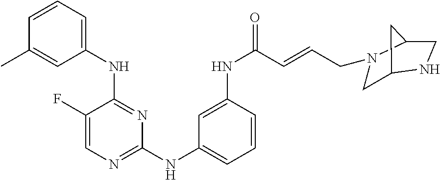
N(C1=NC=C(F)C(NC2=CC=CC(C)=C2)=N1)C1=CC=CC(NC(=O)C=CCN2CC3NCC2C3)=C1
